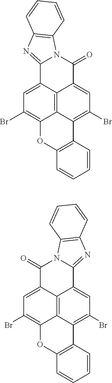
C12=NC3=C(N1C(=O)C1=CC(Br)=C4C5=C1C2=CC(Br)=C5OC1=C4C=CC=C1)C=CC=C3.C12=NC3=C(N1C(=O)C1=CC(Br)=C4C5=C1C2=CC(Br)=C5C1=C(O4)C=CC=C1)C=CC=C3
